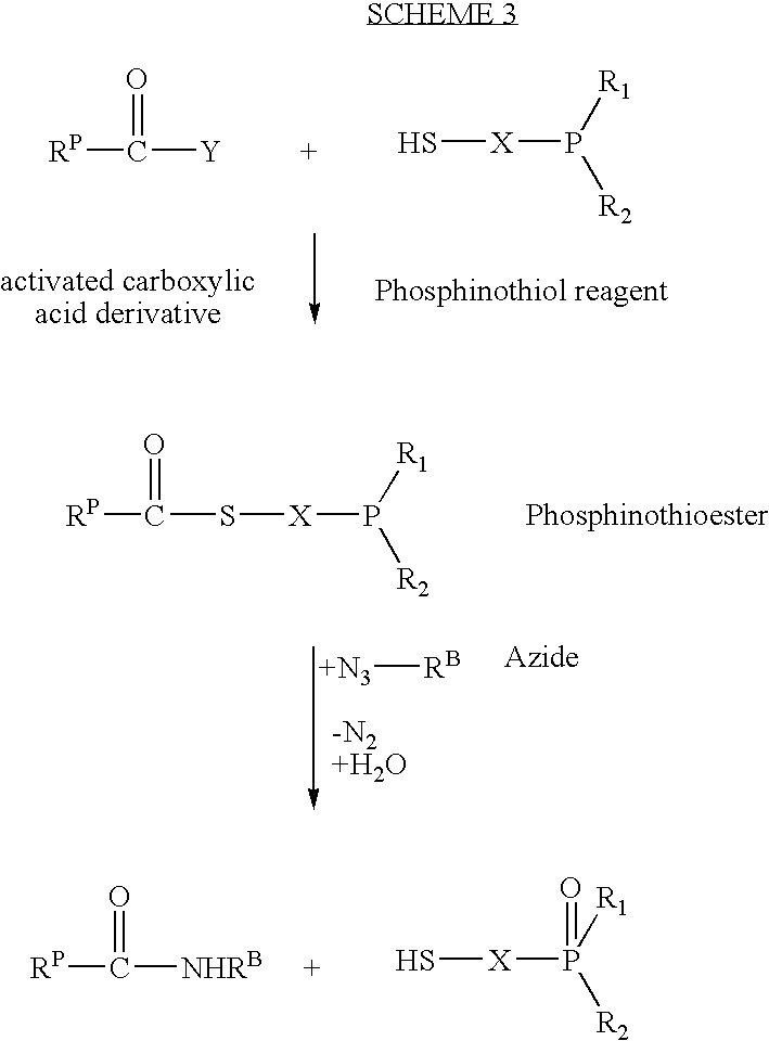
[RP]C(=O)[Y].S[X]P([R1])[R2].C([RP])(=O)S[X]P([R1])[R2].[RB][+N3].C([RP])(=O)[NHRB].[X](S)P(=O)([R2])[R1]
